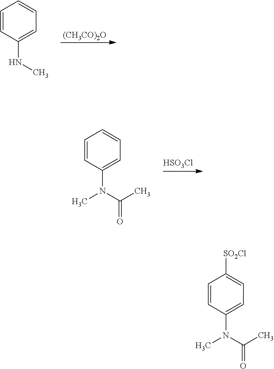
C1=CC(NC)=CC=C1.[(CH3CO)2O].C1=CC(N(C(C)=O)C)=CC=C1.[HSO3Cl].C1=CC(N(C(C)=O)C)=CC=C1[SO2Cl]
